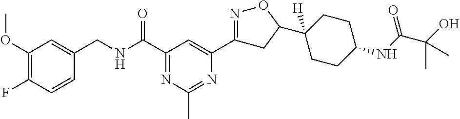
C1(OC)=C(F)C=CC(CNC(C2=NC(C)=NC(C3=NOC(C4([H])CCC(NC(C(O)(C)C)=O)CC4)C3)=C2)=O)=C1
